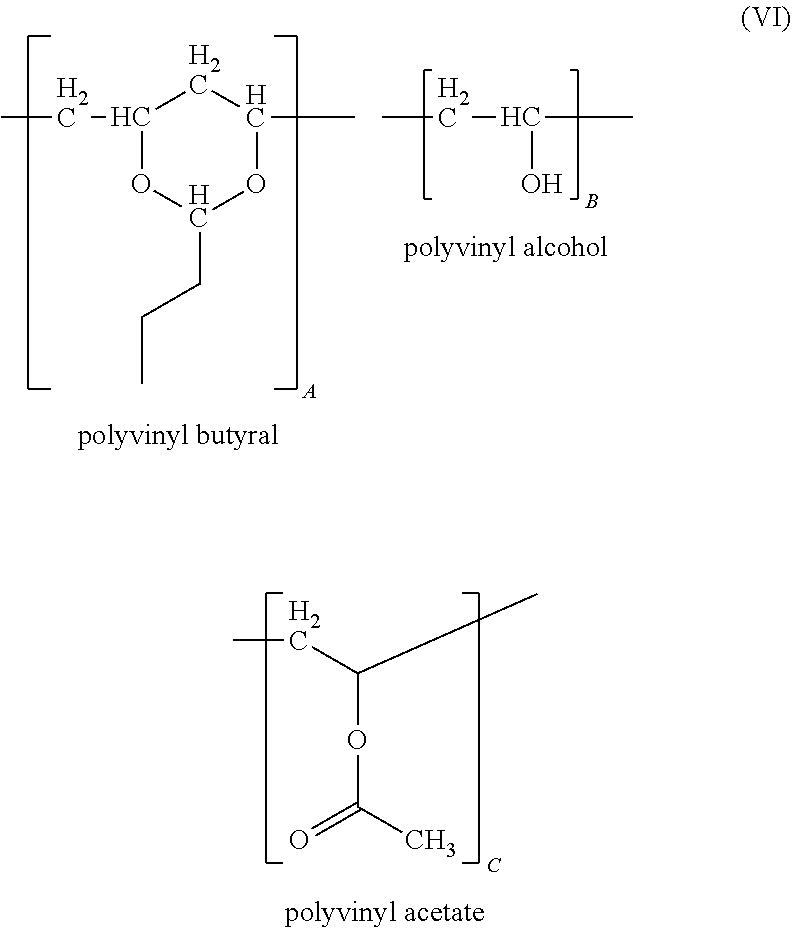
C1(CC)OC(CCC)OC(C)C1.C(CC)(O)C.C(C)C(C)OC(=O)C
